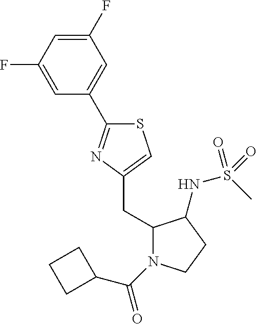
C1(F)=CC(F)=CC(C2=NC(CC3N(C(C4CCC4)=O)CCC3NS(C)(=O)=O)=CS2)=C1
